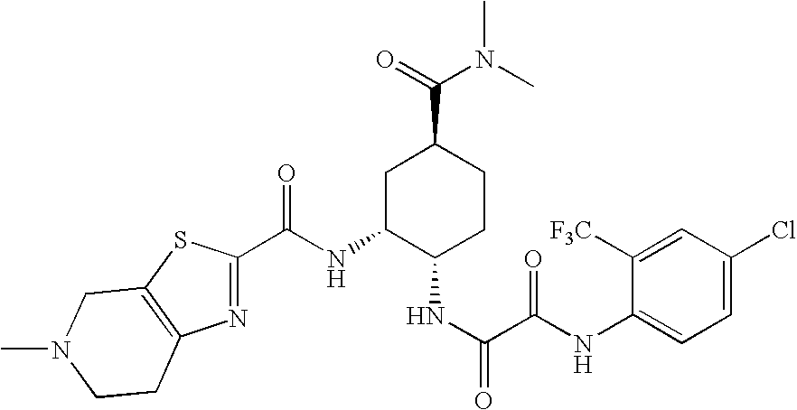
C(NC1C(NC(C(=O)NC2=CC=C(Cl)C=C2[F3C])=O)CCC(C(N(C)C)=O)C1)(=O)C1=NC2=C(S1)CN(C)CC2
